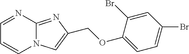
C1=NC2=NC(COC3=CC=C(Br)C=C3Br)=CN2C=C1
